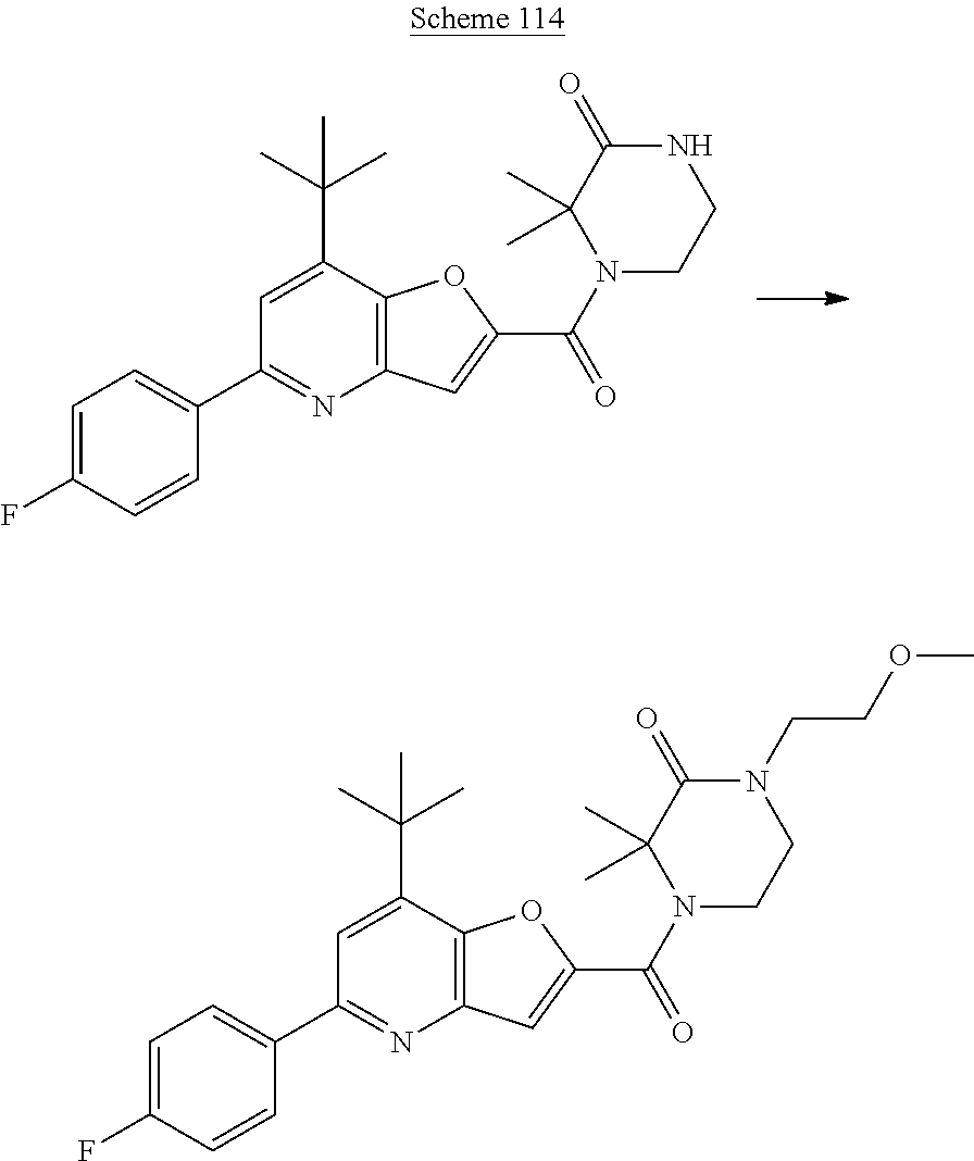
C1(C2=CC=C(F)C=C2)=NC2=C(C(C(C)(C)C)=C1)OC(C(N1CCNC(=O)C1(C)C)=O)=C2.C1(C2=CC=C(F)C=C2)=NC2=C(C(C(C)(C)C)=C1)OC(C(N1CCN(CCOC)C(=O)C1(C)C)=O)=C2
